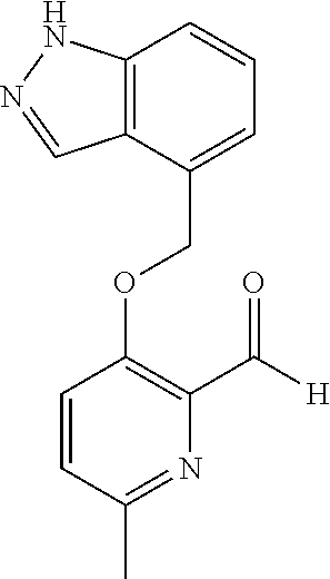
C(OC1=C(C([H])=O)N=C(C)C=C1)C1=CC=CC2=C1C=NN2
